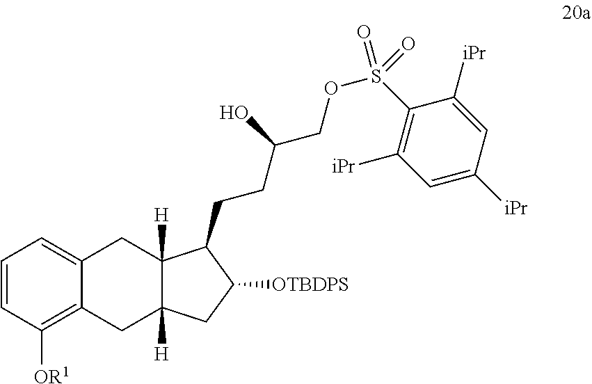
C1=CC([OR1])=C2C(=C1)CC1([H])C([H])(C2)CC([OTBDPS])C1CCC(COS(=O)(C1=C([iPr])C=C([iPr])C=C1[iPr])=O)O
